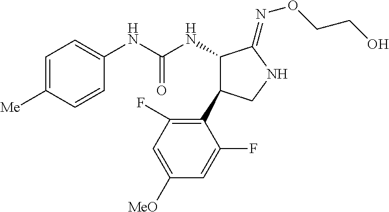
C1=C([Me])C=CC(NC(NC2C(C3=C(F)C=C([MeO])C=C3F)CNC2=NOCCO)=O)=C1
